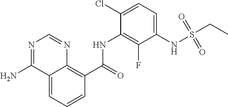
C1=CC=C2C(=C1C(NC1=C(F)C(NS(CC)(=O)=O)=CC=C1Cl)=O)N=CN=C2N
